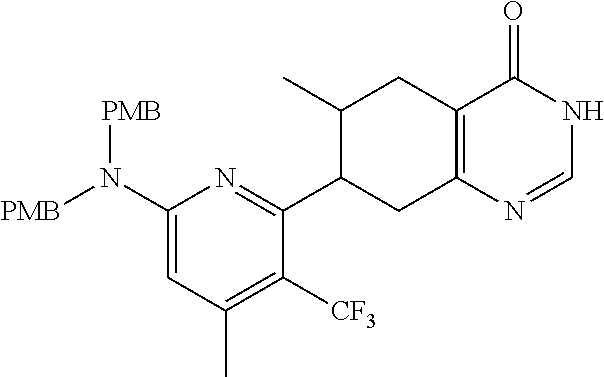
C1(N([PMB])[PMB])=CC(C)=C([CF3])C(C2CC3=C(CC2C)C(=O)NC=N3)=N1
